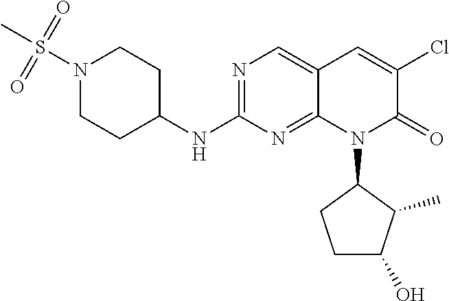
N1(S(C)(=O)=O)CCC(NC2=NC=C3C(=N2)N(C2CCC(O)C2C)C(=O)C(Cl)=C3)CC1
